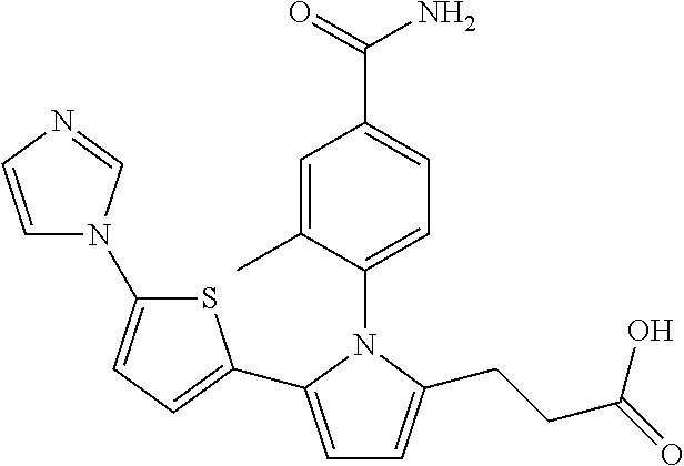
C1=C(C)C(N2C(C3=CC=C(N4C=CN=C4)S3)=CC=C2CCC(=O)O)=CC=C1C(=O)N
